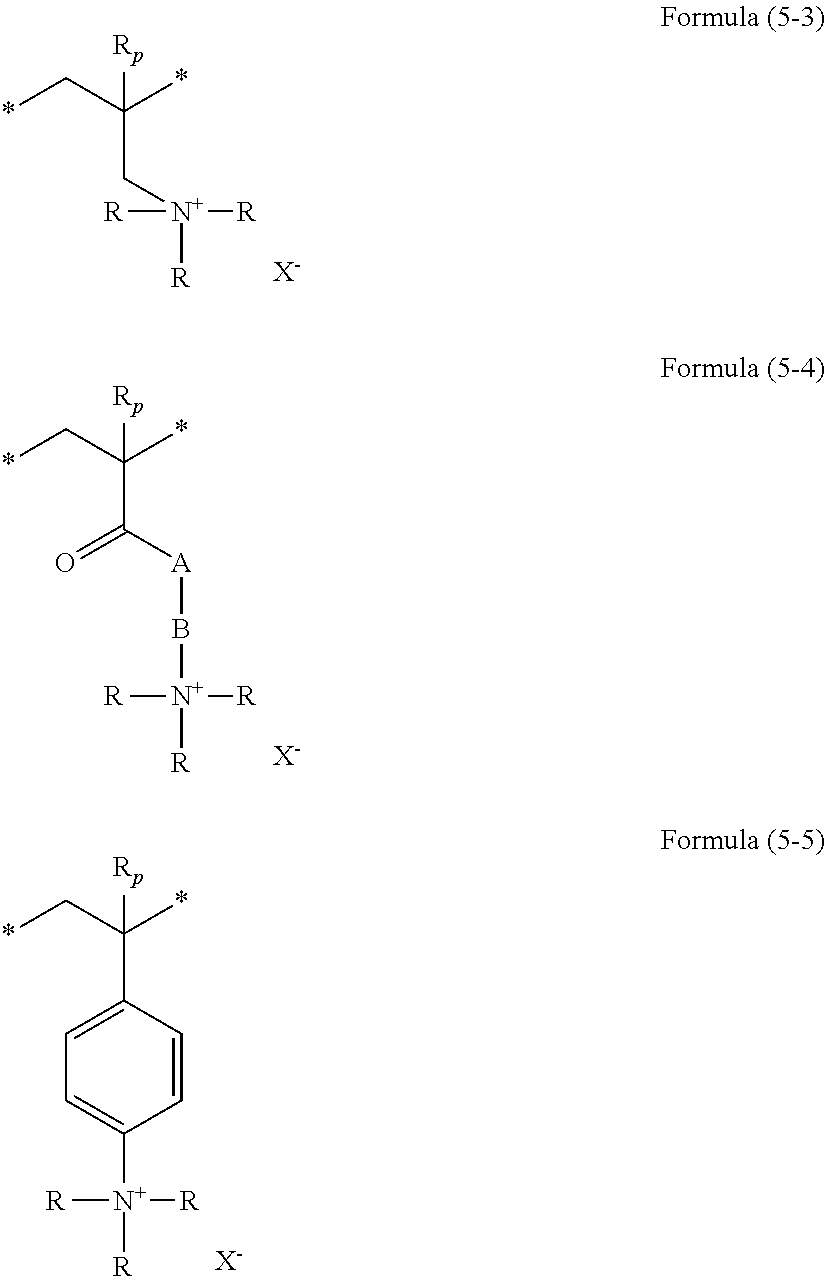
*CC(*)([Rp])C[N+]([R])([R])[R].[X-].*CC(*)([Rp])C([A]B[N+]([R])([R])[R])=O.[X-].*CC(*)([Rp])C1=CC=C([N+]([R])([R])[R])C=C1.[X-]
